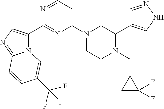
N12C(C3=NC(N4CCN(CC5CC5(F)F)C(C5=CNN=C5)C4)=CC=N3)=CN=C1C=CC(C(F)(F)F)=C2
